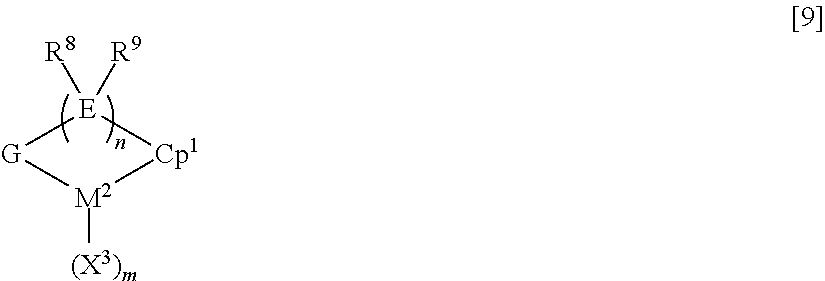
[G]1[E]([R9])([R8])[Cp1][M2]1[(X3)m]
